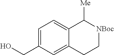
C1=C(CO)C=C2C(=C1)C([Me])[NBoc]CC2
